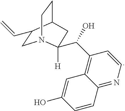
C12=NC=CC(C(O)C3([H])N4CC(C=C)C(CC4)C3)=C1C=C(O)C=C2
